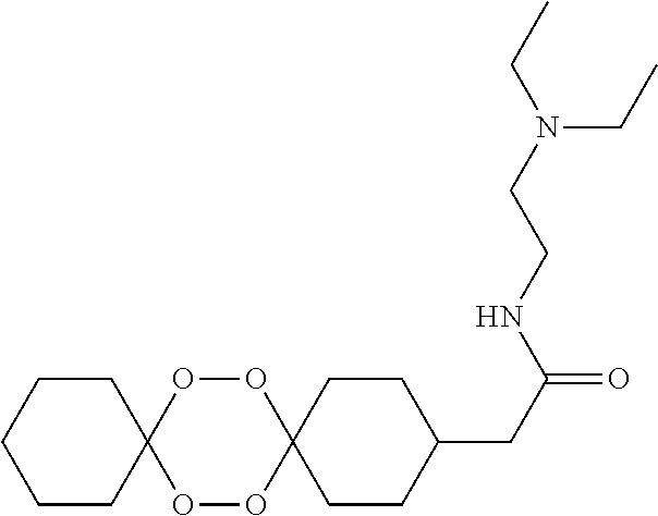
C1CC2(CCC1)OOC1(OO2)CCC(CC(NCCN(CC)CC)=O)CC1
